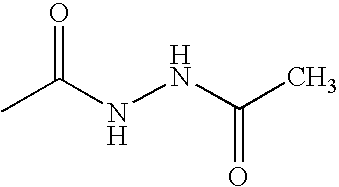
CC(NNC(C)=O)=O
